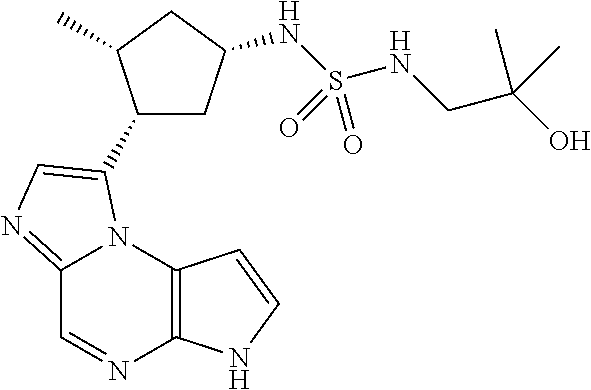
C12=NC=C(C3CC(NS(NCC(O)(C)C)(=O)=O)CC3C)N1C1=C(N=C2)NC=C1
